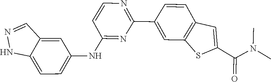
CN(C)C(C1=CC2=C(C=C(C3=NC=CC(NC4=CC=C5NN=CC5=C4)=N3)C=C2)S1)=O
